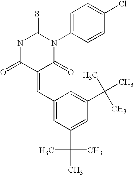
S=C1NC(=O)C(=CC2=CC(C(C)(C)C)=CC(C(C)(C)C)=C2)C(=O)N1C1=CC=C(Cl)C=C1
